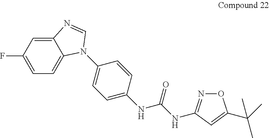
C12=CC(F)=CC=C1N(C1=CC=C(NC(NC3=NOC(C(C)(C)C)=C3)=O)C=C1)C=N2
